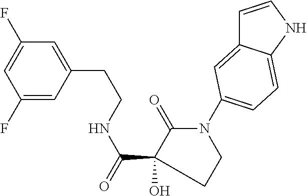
C1=C(CCNC(=O)C2(O)C(=O)N(C3=CC=C4C(=C3)C=CN4)CC2)C=C(F)C=C1F
